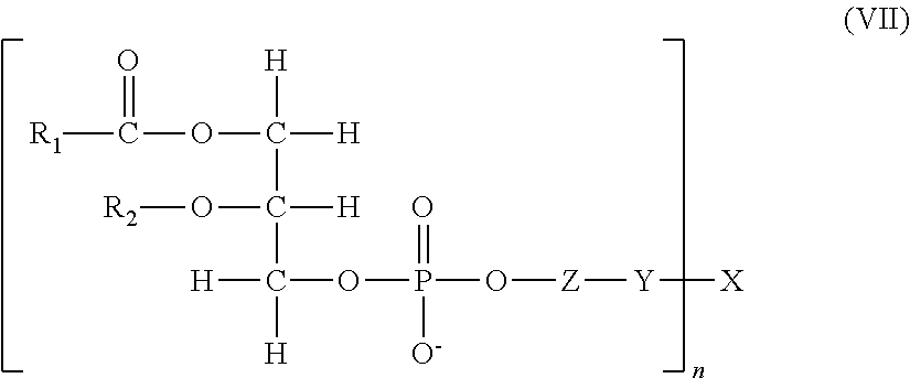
[R1]C(=O)OC([H])([H])C([H])(O[R2])C([H])([H])OP(=O)([O-])O[Z][Y][X]
